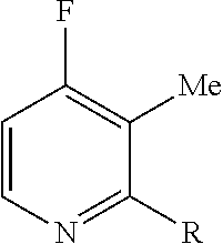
C1=CN=C([R])C([Me])=C1F
